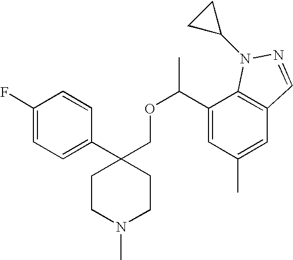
C1(C2(COC(C3=CC(C)=CC4=C3N(C3CC3)N=C4)C)CCN(C)CC2)=CC=C(F)C=C1
